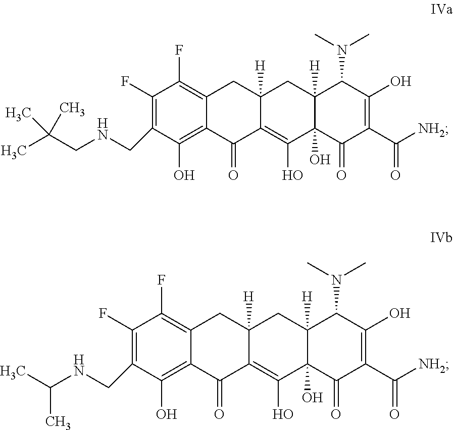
C1(F)=C(CNC(C)C)C(O)=C2C(=C1F)CC1([H])C(=C(O)C3(O)C([H])(C1)C(N(C)C)C(O)=C(C([NH2])=O)C3=O)C2=O.C1(F)=C(CNCC(C)(C)C)C(O)=C2C(=C1F)CC1([H])C(=C(O)C3(O)C([H])(C1)C(N(C)C)C(O)=C(C([NH2])=O)C3=O)C2=O
